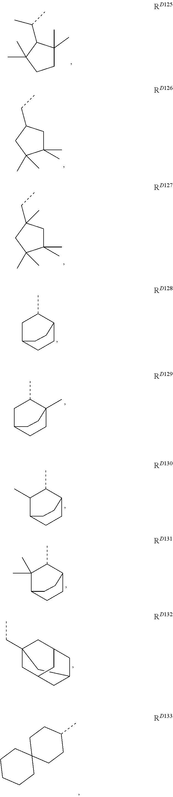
C1C(C)(C)C(C(C)C)C(C)(C)C1.C1(C)(C)CC(CC)CC1(C)C.C1(C)(C)CC(CC)(C)CC1(C)C.C1C2(CCC(C)C1)CCCCC2.CC1CC2CCC1CC2.CC1CC2CCC1(C)CC2.CC1C(C)C2CCC1CC2.CC1C(C)(C)C2CCC1CC2.C12CC3(CC)CC(CC(C3)C1)C2
